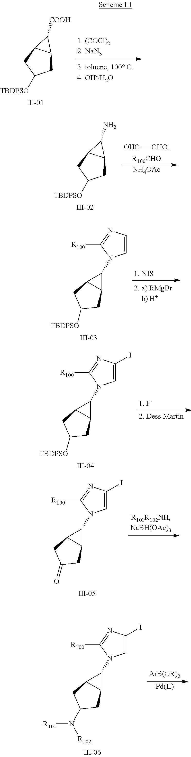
C1C2C(CC1[TBDPSO])C2[COOH].C1C2C(CC1[TBDPSO])C2N.[OHC][CHO].[R100CHO].[NH4OAc].C1(N2C=CN=C2[R100])C2C1CC([TBDPSO])C2.C1(N2C=C(I)N=C2[R100])C2C1CC([TBDPSO])C2.C1(N2C=C(I)N=C2[R100])C2C1CC(=O)C2.C1(N2C=C(I)N=C2[R100])C2C1CC(N([R101])[R102])C2.[Pd]
